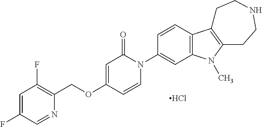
C1=C(F)C=NC(COC2=CC(=O)N(C3=CC4=C(C=C3)C3=C(N4C)CCNCC3)C=C2)=C1F.Cl
